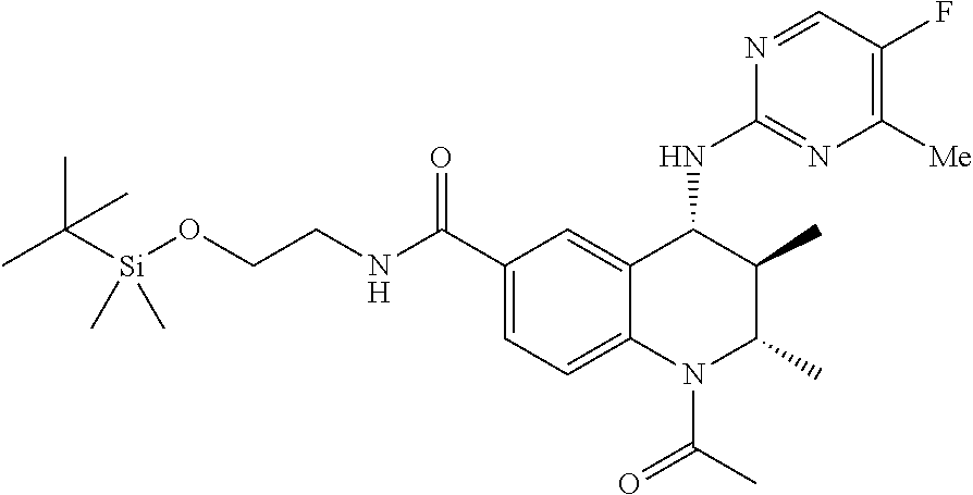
CC([Si](OCCNC(C1=CC=C2C(=C1)C(NC1=NC([Me])=C(F)C=N1)C(C)C(C)N2C(C)=O)=O)(C)C)(C)C
